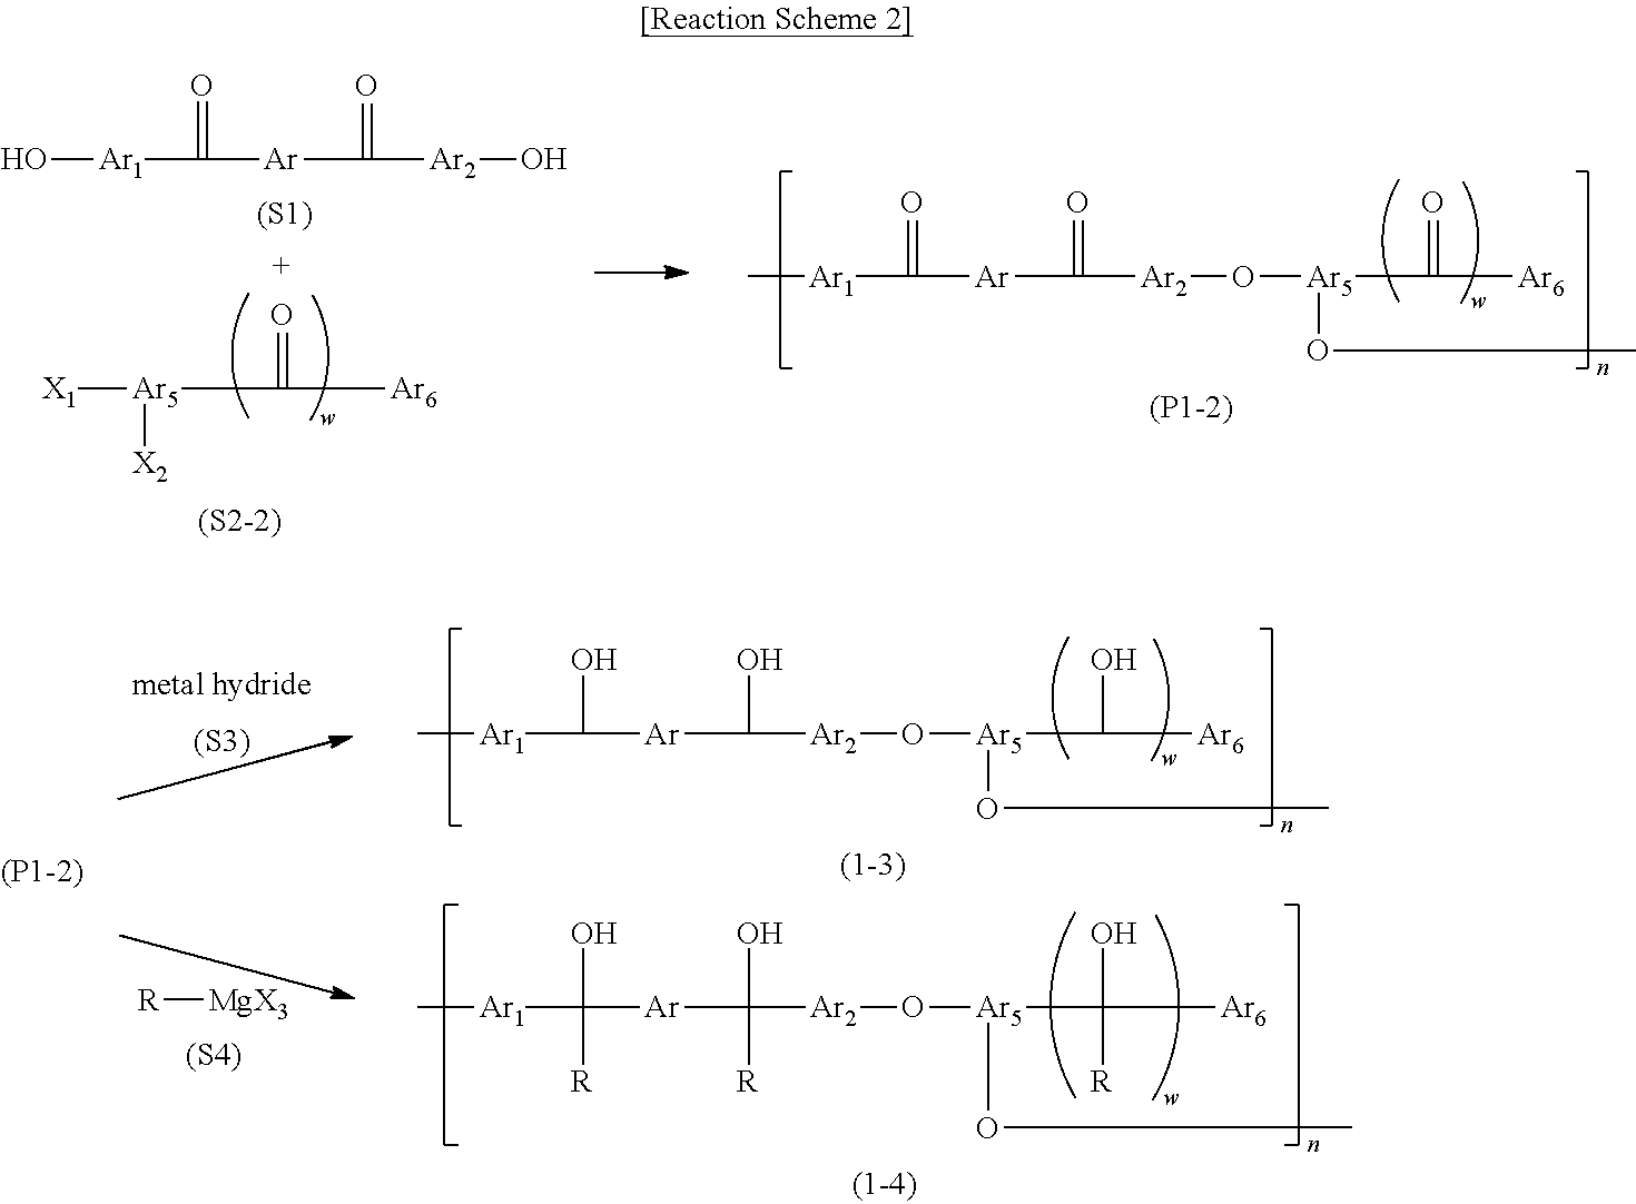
O[Ar1]C([Ar]C([Ar2]O)=O)=O.[(S1)].[X1][Ar5](C([Ar6])=O)[X2].C[Ar1]C([Ar]C([Ar2]O[Ar5](C([Ar6])=O)OC)=O)=O.[(S2-2)].[(S3)].[R][MgX3].[(S4)].C[Ar1]C([Ar]C([Ar2]O[Ar5](C([Ar6])O)OC)O)O.C[Ar1]C([Ar]C([Ar2]O[Ar5](C([Ar6])(O)[R])OC)(O)[R])(O)[R]
